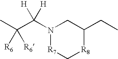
CC(C(N1CC(CC)[R8]C[R7]1)([H])[H])([R6])[R6]
